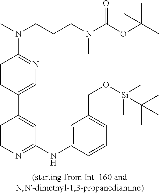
C1=CC(C2=CC(NC3=CC(CO[Si](C)(C)C(C)(C)C)=CC=C3)=NC=C2)=CN=C1N(C)CCCN(C)C(=O)OC(C)(C)C
